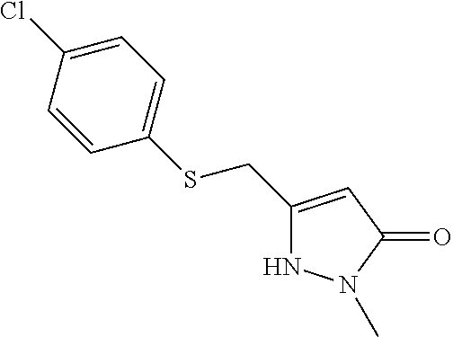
C1(CSC2=CC=C(Cl)C=C2)=CC(=O)N(C)N1
